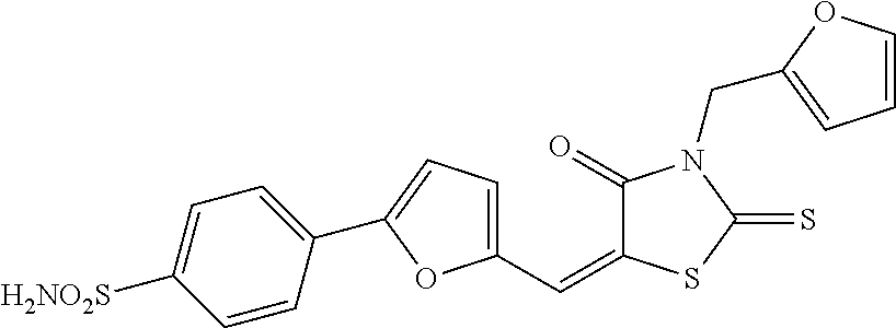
C1=C([H2NO2S])C=CC(C2=CC=C(C=C3C(=O)N(CC4=CC=CO4)C(=S)S3)O2)=C1
